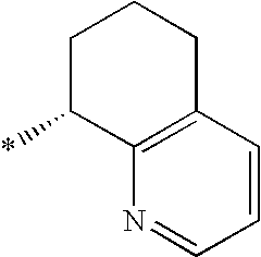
C12=C(C=CC=N1)CCCC2*
